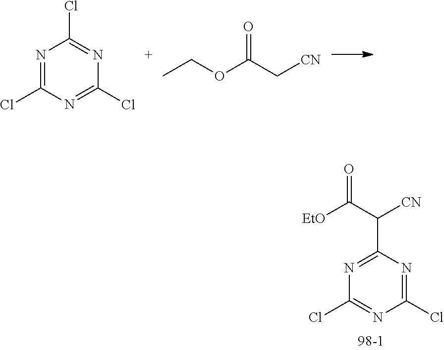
N1=C(Cl)N=C(Cl)N=C1Cl.CCOC(C[CN])=O.N1=C(C(C([EtO])=O)[CN])N=C(Cl)N=C1Cl
